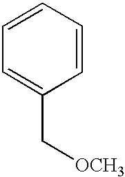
C1=C(C[OCH3])C=CC=C1
